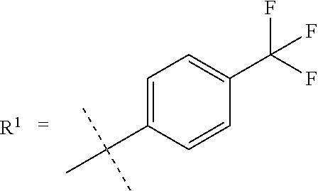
C1=C(C(C)(C)C)C=CC(C(F)(F)F)=C1.[R1]
